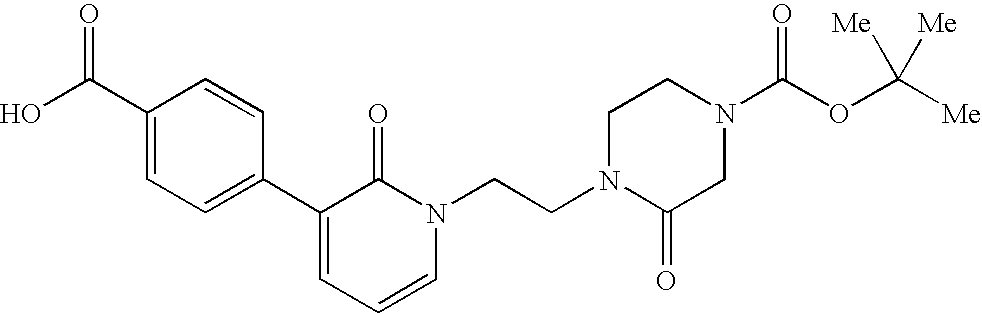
OC(C1=CC=C(C2=CC=CN(CCN3CCN(C(OC([Me])([Me])[Me])=O)CC3=O)C2=O)C=C1)=O
